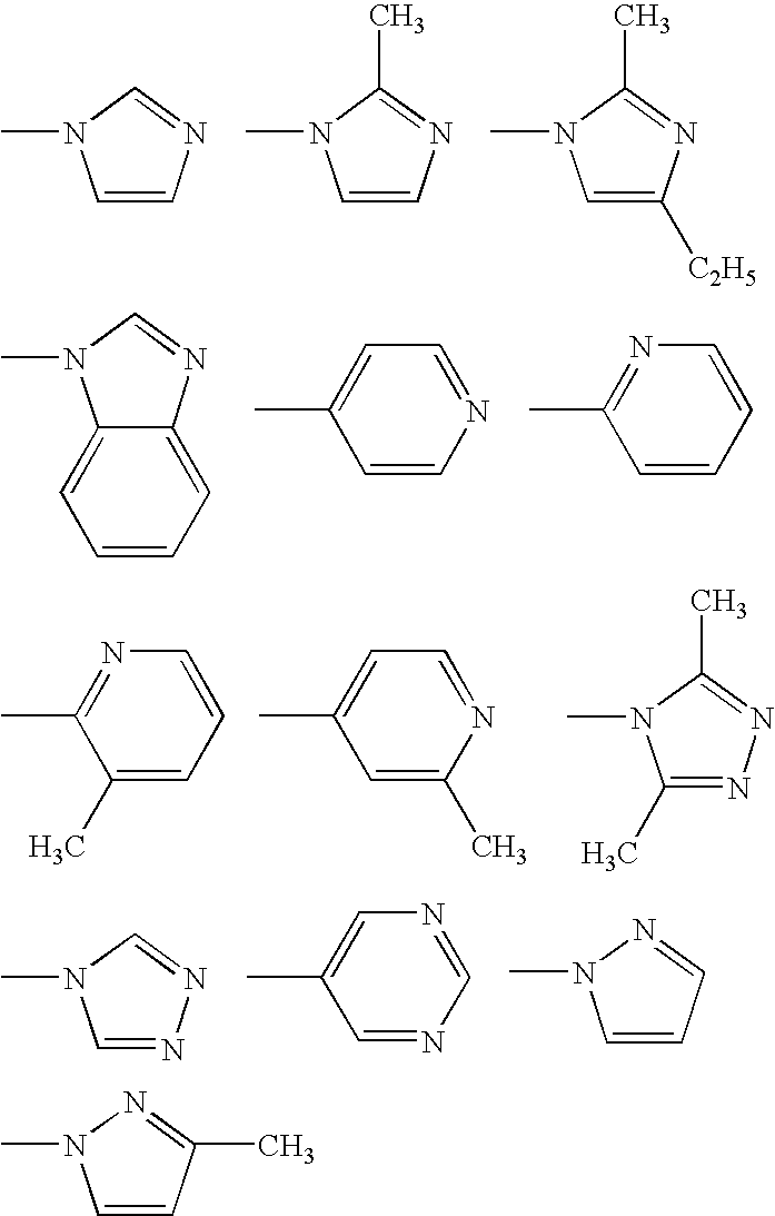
C1=CN=CN1C.C1=CN=C(C)N1C.C1=C([C2H5])N=C(C)N1C.C12=CC=CC=C1N=CN2C.C1=CN=CC=C1C.C1=CC=CN=C1C.C1(C)=CC=CN=C1C.C1=C(C)N=CC=C1C.C1(C)=NN=C(C)N1C.C1=NC=NC=C1C.C1=CC=NN1C.C1=NN=CN1C.C1=CC(C)=NN1C
